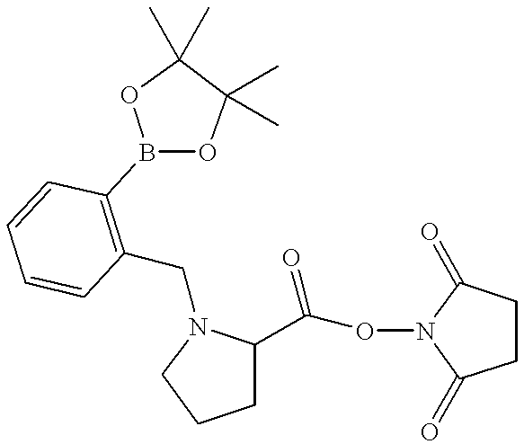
O1B(C2=C(CN3C(C(ON4C(=O)CCC4=O)=O)CCC3)C=CC=C2)OC(C)(C)C1(C)C
